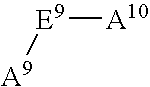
[E9]([A10])[A9]
